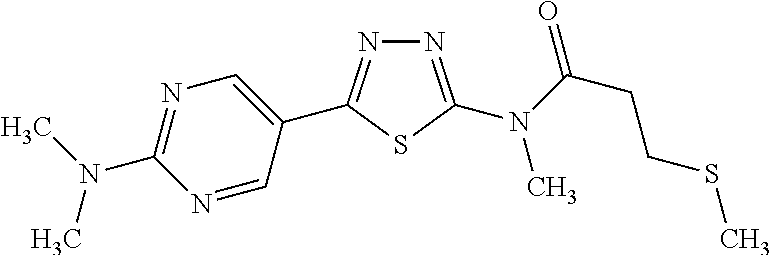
C1=C(C2=NN=C(N(C(CCSC)=O)C)S2)C=NC(N(C)C)=N1
